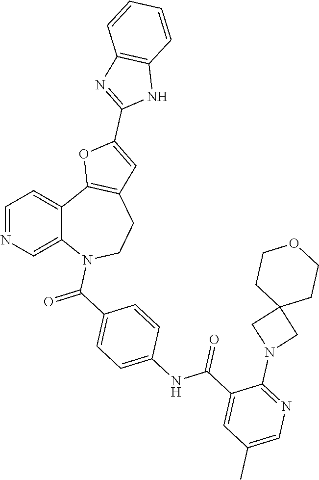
C1=NC=C2C(=C1)C1=C(CCN2C(C2=CC=C(NC(C3=CC(C)=CN=C3N3CC4(C3)CCOCC4)=O)C=C2)=O)C=C(C2=NC3=C(N2)C=CC=C3)O1
